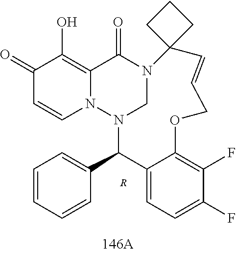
C1(=O)C=CN2C(=C1O)C(=O)N1CN2C(C2=CC=CC=C2)C2=CC=C(F)C(F)=C2OCC=CC12CCC2.[R]
